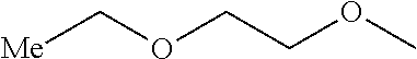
[Me]COCCOC
